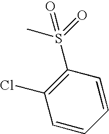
C1=CC(S(=O)(C)=O)=C(Cl)C=C1
